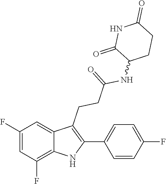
C1(NC(CCC2=C(C3=CC=C(F)C=C3)NC3=C(F)C=C(F)C=C23)=O)CCC(=O)NC1=O
